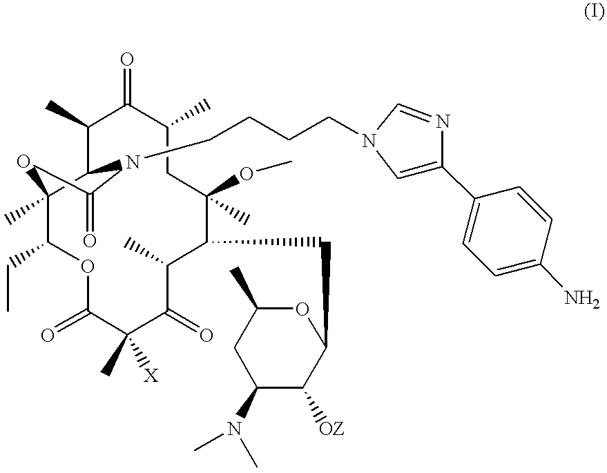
C1(C)C2C(C)(C(CC)OC(=O)C(C)([X])C(=O)C(C)C(CC3C([OZ])C(N(C)C)CC(C)O3)C(C)(OC)CC(C)C1=O)OC(=O)N2CCCCN1C=C(C2=CC=C(N)C=C2)N=C1
